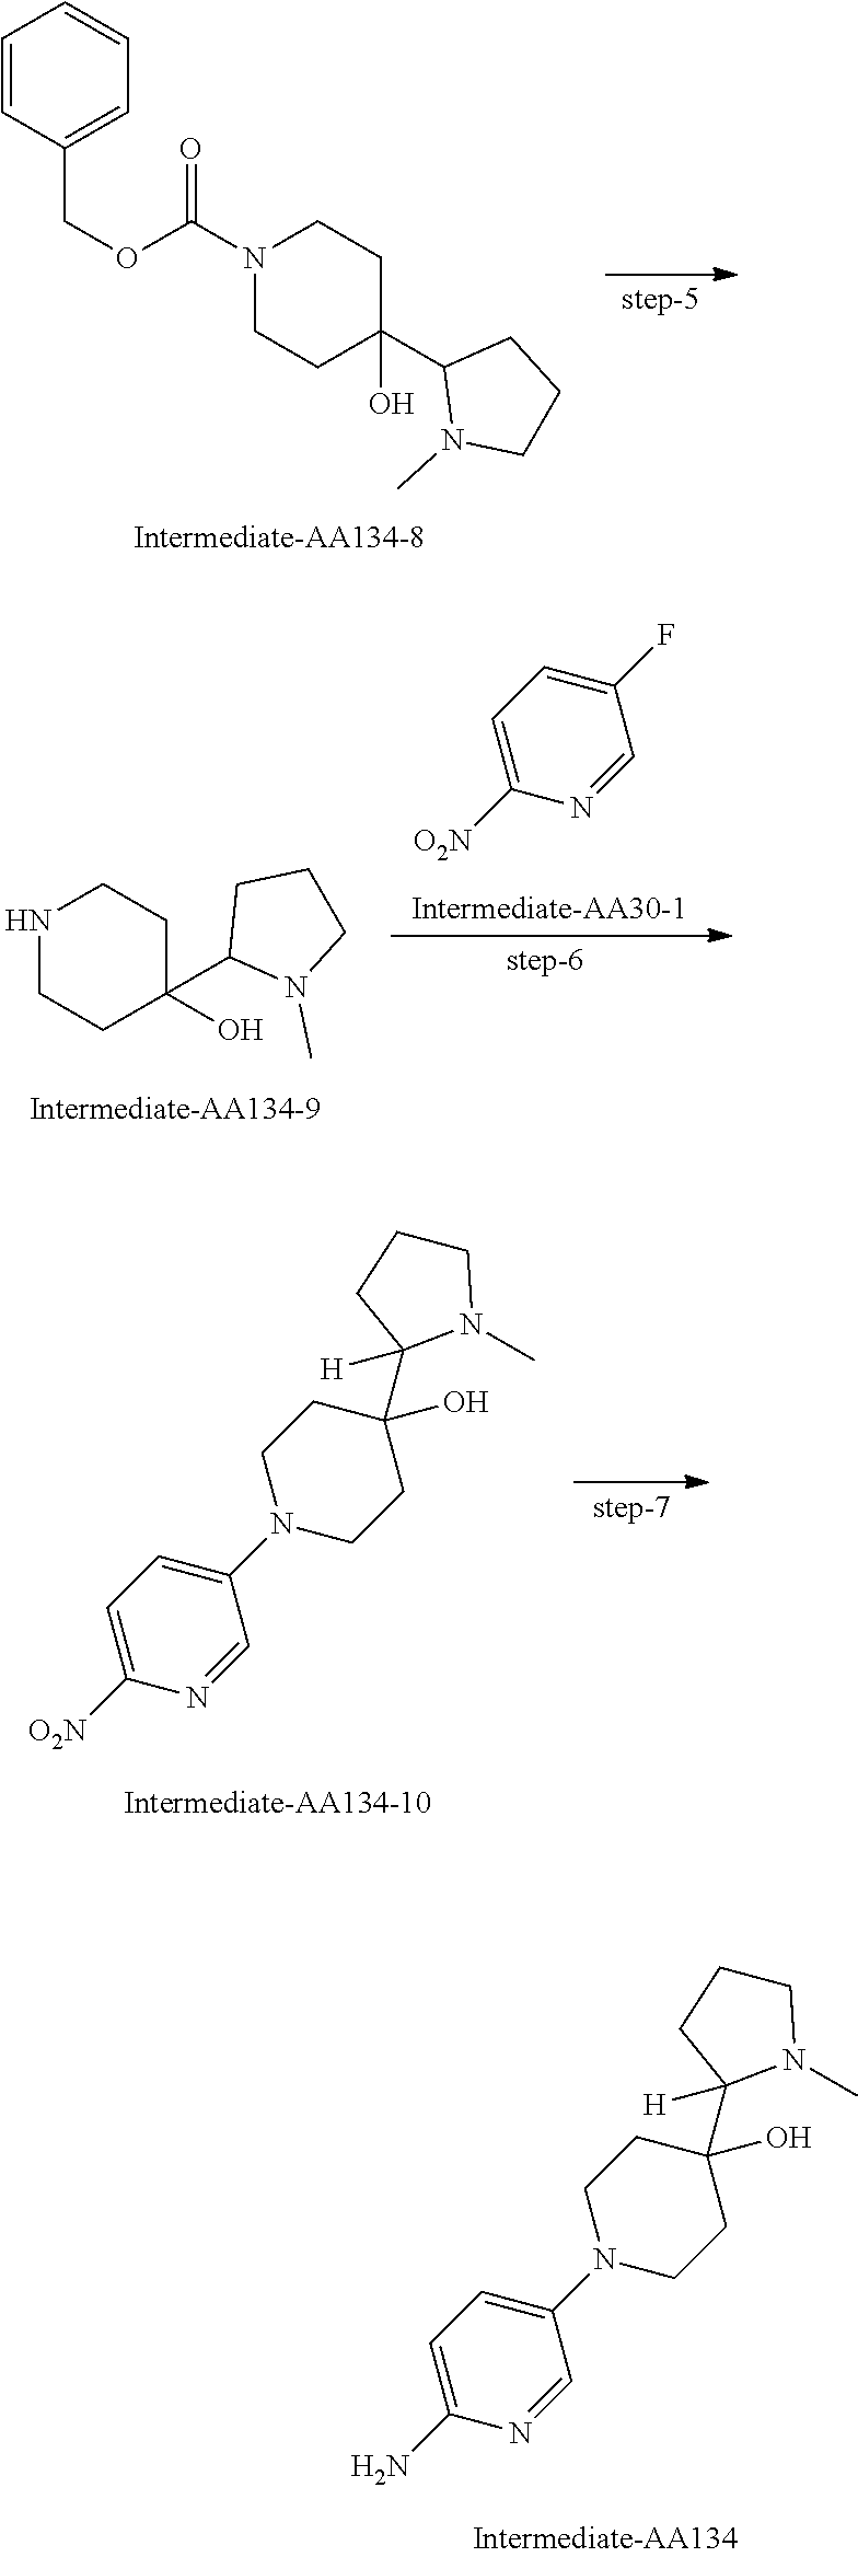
C(OC(N1CCC(C2N(C)CCC2)(O)CC1)=O)C1=CC=CC=C1.N1CCC(O)(C2N(C)CCC2)CC1.C1=C([O2N])N=CC(F)=C1.C1=C([O2N])N=CC(N2CCC(C3([H])N(C)CCC3)(O)CC2)=C1.C1=C(N)N=CC(N2CCC(C3([H])N(C)CCC3)(O)CC2)=C1
